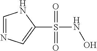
C1=NC=C(S(=O)(=O)NO)N1
